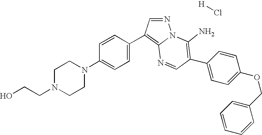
C1=CC(C2=C(N)N3C(=C(C4=CC=C(N5CCN(CCO)CC5)C=C4)C=N3)N=C2)=CC=C1OCC1=CC=CC=C1.[H]Cl
